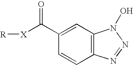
[R][X]C(C1=CC2=C(C=C1)N=NN2O)=O
